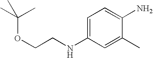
C1=C(NCCOC(C)(C)C)C=C(C)C(N)=C1
